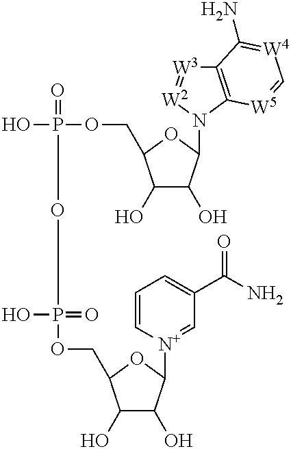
OP(=O)(OP(O)(=O)OCC1C(O)C(O)C([N+]2=CC(C(N)=O)=CC=C2)O1)OCC1C(O)C(O)C(N2[W2]=[W3]C3=C2[W5]=C[W4]=C3N)O1
